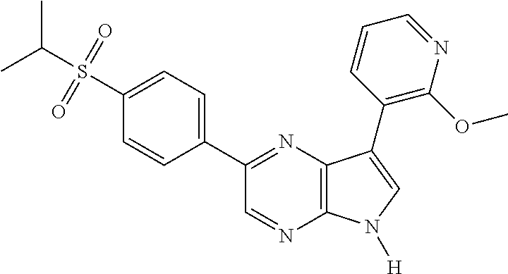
CC(S(=O)(=O)C1=CC=C(C2=NC3=C(N=C2)N([H])C=C3C2=C(OC)N=CC=C2)C=C1)C
